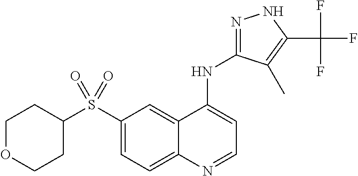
C1(S(=O)(=O)C2CCOCC2)=CC=C2C(=C1)C(NC1=NNC(C(F)(F)F)=C1C)=CC=N2
